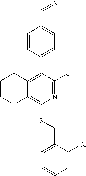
C1CCC2=C(SCC3=CC=CC=C3Cl)N=C(O)C(C3=CC=C(C=N)C=C3)=C2C1
